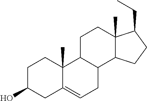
C1C2=CCC3C(C2(C)CCC1O)CCC1(C)C3CCC1CC
